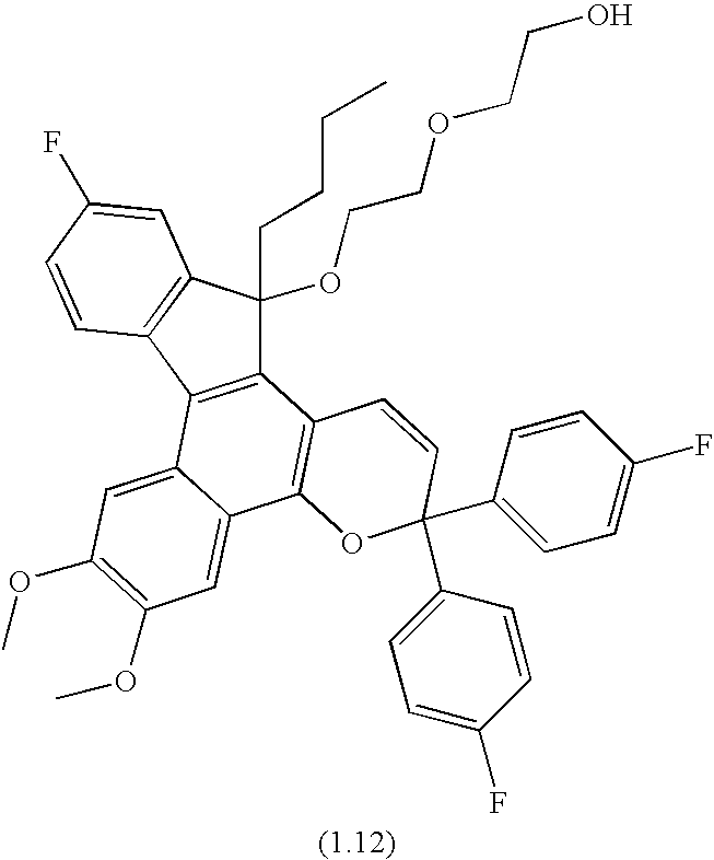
C12=C(C3=C(C1(CCCC)OCCOCCO)C=C(F)C=C3)C1=CC(OC)=C(OC)C=C1C1=C2C=CC(C2=CC=C(F)C=C2)(C2=CC=C(F)C=C2)O1
